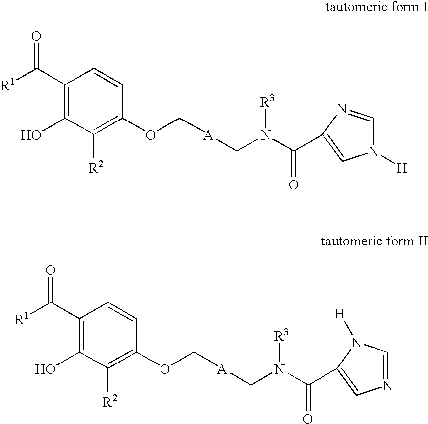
N1([H])C=NC(C(N(C[A]COC2=C([R2])C(O)=C(C([R1])=O)C=C2)[R3])=O)=C1.N1=CN([H])C(C(N(C[A]COC2=C([R2])C(O)=C(C([R1])=O)C=C2)[R3])=O)=C1
